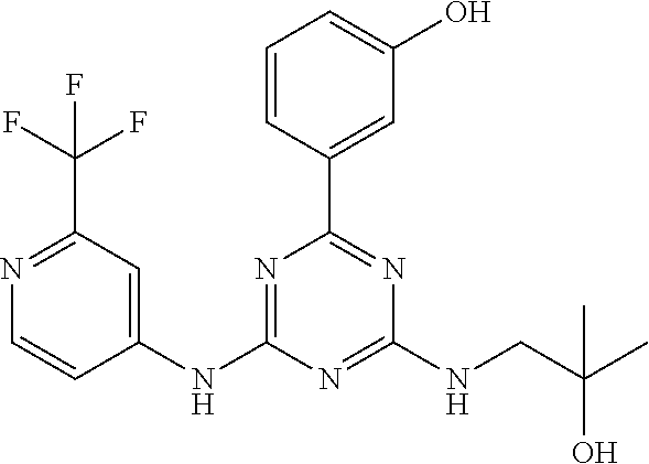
C1=CC(C2=NC(NCC(C)(O)C)=NC(NC3=CC(C(F)(F)F)=NC=C3)=N2)=CC(O)=C1
